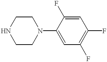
C1CNCCN1C1=CC(F)=C(F)C=C1F
